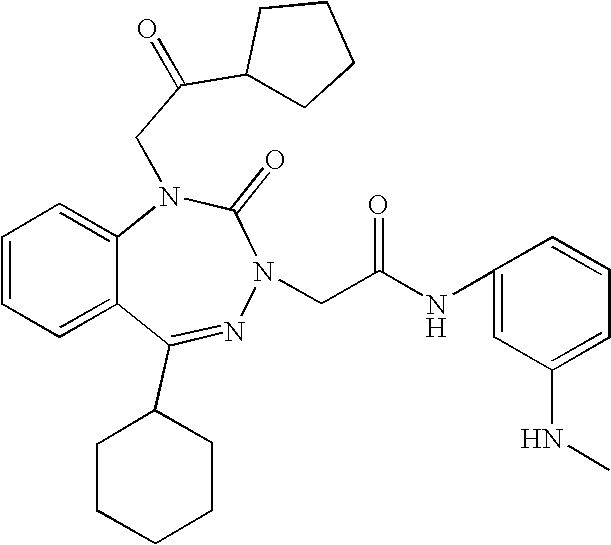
C1=CC=C2C(=C1)N(CC(C1CCCC1)=O)C(=O)N(CC(NC1=CC(NC)=CC=C1)=O)N=C2C1CCCCC1
